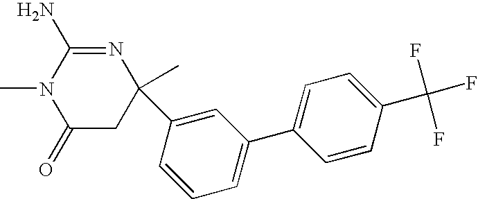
C1(=O)CC(C2=CC(C3=CC=C(C(F)(F)F)C=C3)=CC=C2)(C)N=C(N)N1C
